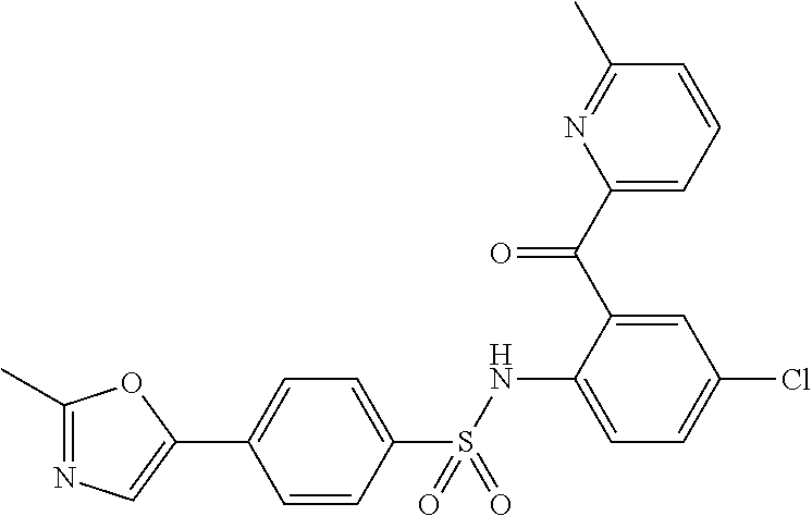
C1=CC(S(NC2=CC=C(Cl)C=C2C(C2=CC=CC(C)=N2)=O)(=O)=O)=CC=C1C1=CN=C(C)O1
